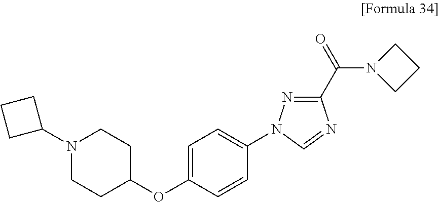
N1(C2CCC2)CCC(OC2=CC=C(N3N=C(C(=O)N4CCC4)N=C3)C=C2)CC1
